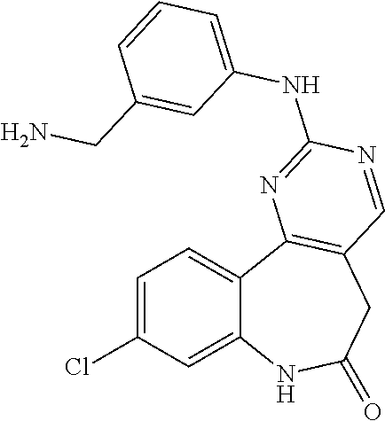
C1=C(Cl)C=C2C(=C1)C1=C(CC(=O)N2)C=NC(NC2=CC=CC(CN)=C2)=N1
